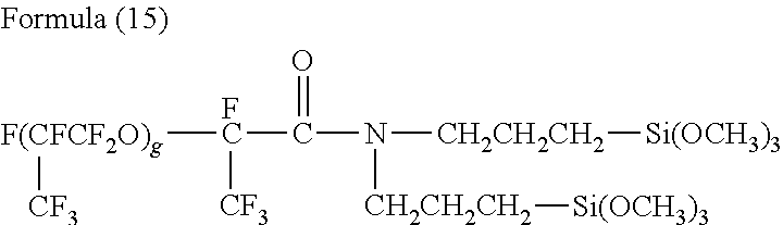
[F(CFCF2O)g]([FC]([CF3])C(N([CH2CH2CH2][Si(OCH3)3])[CH2CH2CH2][Si(OCH3)3])=O)[CF3]
